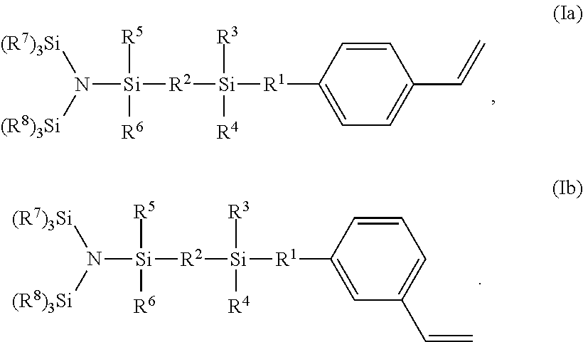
N([Si]([R2][Si]([R1]C1=CC=C(C=C)C=C1)([R3])[R4])([R5])[R6])([(R8)3Si])[(R7)3Si].N([Si]([R2][Si]([R1]C1=CC(C=C)=CC=C1)([R3])[R4])([R5])[R6])([(R8)3Si])[(R7)3Si]
